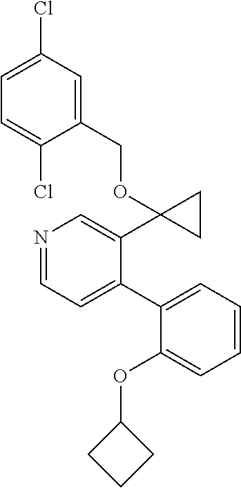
N1=CC=C(C2=CC=CC=C2OC2CCC2)C(C2(OCC3=CC(Cl)=CC=C3Cl)CC2)=C1
